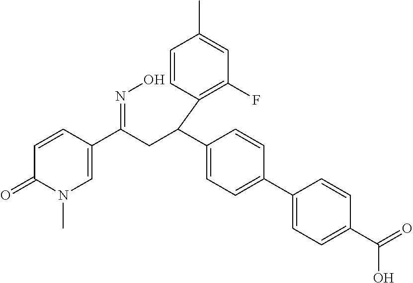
C1=CC(C(C2=CC=C(C3=CC=C(C(=O)O)C=C3)C=C2)CC(C2=CN(C)C(=O)C=C2)=NO)=C(F)C=C1C
